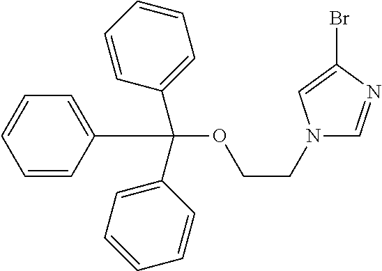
C(OCCN1C=NC(Br)=C1)(C1=CC=CC=C1)(C1=CC=CC=C1)C1=CC=CC=C1
